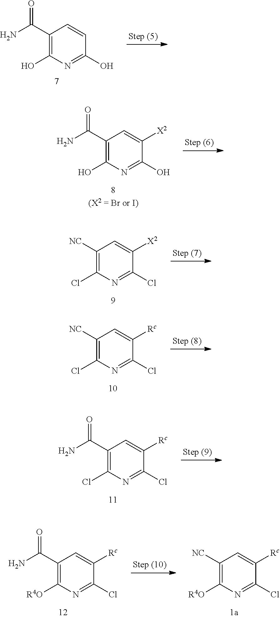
C1(C(N)=O)=C(O)N=C(O)C=C1.C1(C(N)=O)=C(O)N=C(O)C([X2])=C1.C1([NC])=C(Cl)N=C(Cl)C([X2])=C1.C1([NC])=C(Cl)N=C(Cl)C([Rc])=C1.C1(C(N)=O)=C(Cl)N=C(Cl)C([Rc])=C1.C1([NC])=C([R4O])N=C(Cl)C([Rc])=C1.C1(C(N)=O)=C([R4O])N=C(Cl)C([Rc])=C1
